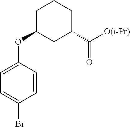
[O(i-Pr)]C(=O)C1CCCC(OC2=CC=C(Br)C=C2)C1
